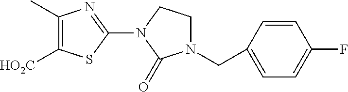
C1(C)=C([HO2C])SC(N2CCN(CC3=CC=C(F)C=C3)C2=O)=N1
